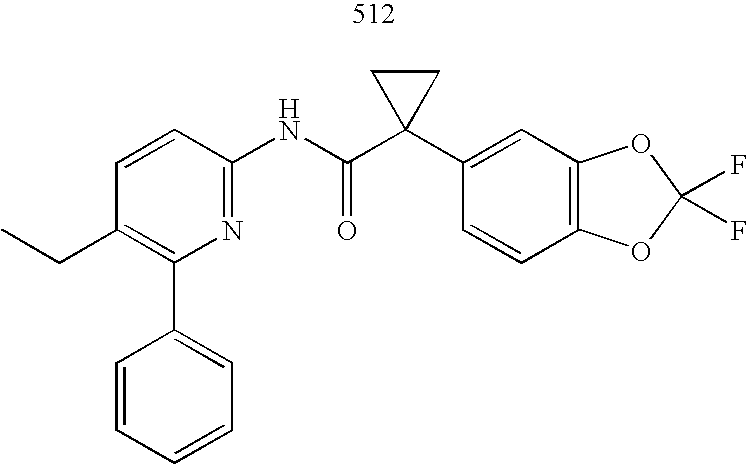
C1(C2=CC=CC=C2)=C(CC)C=CC(NC(C2(C3=CC4=C(C=C3)OC(F)(F)O4)CC2)=O)=N1
